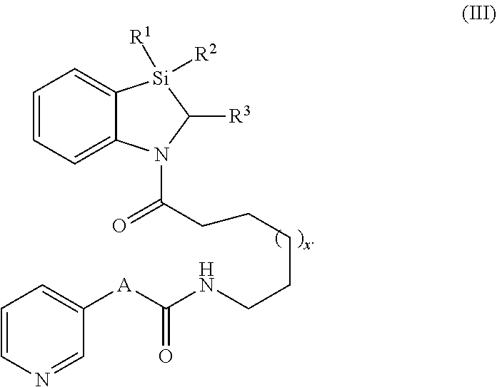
C1=NC=CC=C1[A]C(=O)NCCCCCC(=O)N1C2=CC=CC=C2[Si]([R1])([R2])C1[R3]
